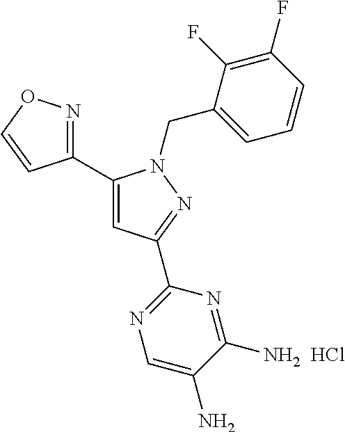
C1(C2=CC(C3=NC=C(N)C(N)=N3)=NN2CC2=CC=CC(F)=C2F)=NOC=C1.Cl
